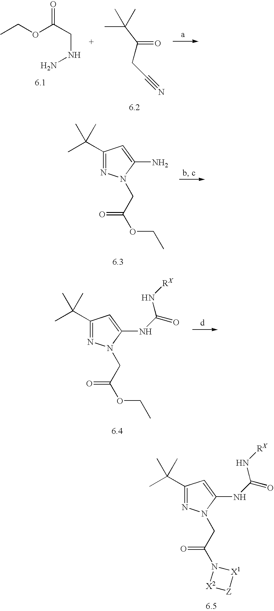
C1(N)=CC(C(C)(C)C)=NN1CC(=O)OCC.CCOC(CNN)=O.C(=O)(CC#N)C(C)(C)C.C1(NC(N[RX])=O)=CC(C(C)(C)C)=NN1CC(=O)OCC.C1(NC(N[RX])=O)=CC(C(C)(C)C)=NN1CC(=O)N1[X2][Z][X1]1
